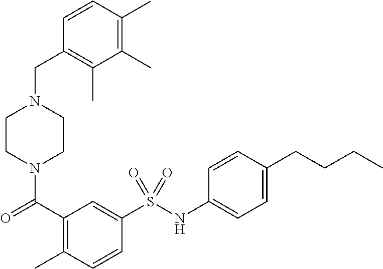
C1CN(C(=O)C2=C(C)C=CC(S(NC3=CC=C(CCCC)C=C3)(=O)=O)=C2)CCN1CC1=C(C)C(C)=C(C)C=C1
